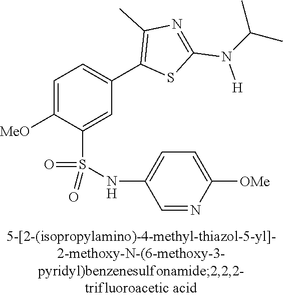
C1=C([MeO])C(S(NC2=CC=C([OMe])N=C2)(=O)=O)=CC(C2=C(C)N=C(N([H])C(C)C)S2)=C1
